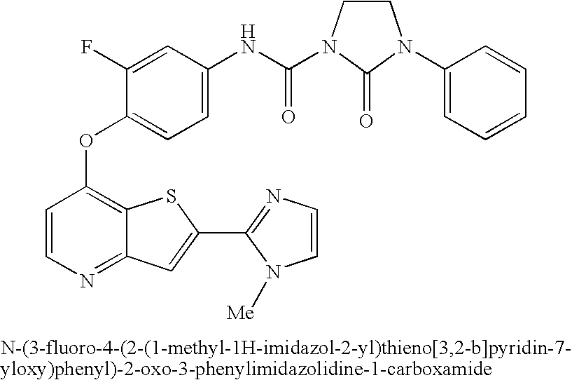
C1=CN=C2C(=C1OC1=CC=C(NC(=O)N3CCN(C4=CC=CC=C4)C3=O)C=C1F)SC(C1=NC=CN1[Me])=C2
